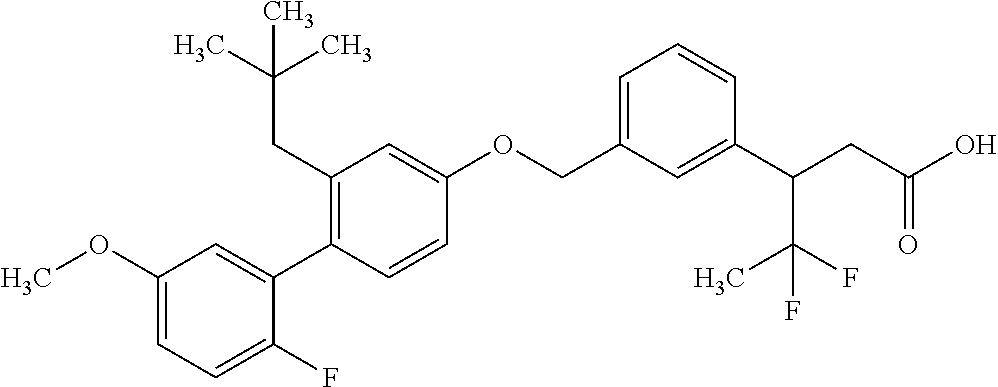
C1(OC)=CC=C(F)C(C2=C(CC(C)(C)C)C=C(OCC3=CC=CC(C(CC(O)=O)C(C)(F)F)=C3)C=C2)=C1
